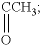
[CCH3]=O
